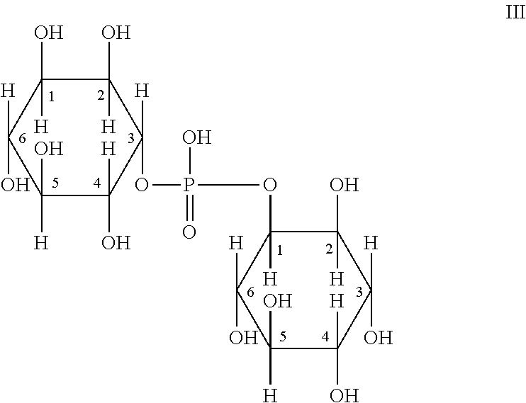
C1(O)([H])C(O)([H])C([H])(O)C(O)([H])C(O)([H])C1([H])OP(O)(=O)OC1([H])C(O)([H])C([H])(O)C(O)([H])C(O)([H])C1([H])O
